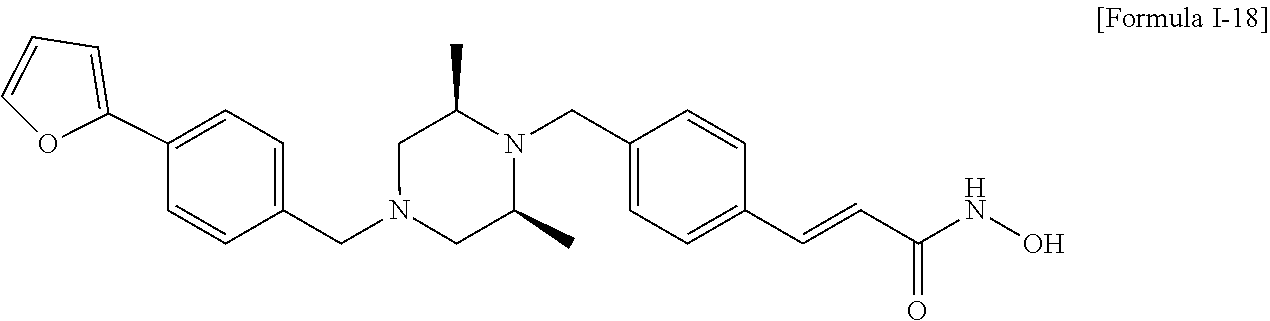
C1=CC=C(C2=CC=C(CN3CC(C)N(CC4=CC=C(C=CC(NO)=O)C=C4)C(C)C3)C=C2)O1
